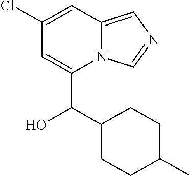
N12C(=CN=C1)C=C(Cl)C=C2C(O)C1CCC(C)CC1
